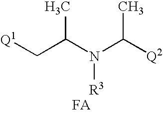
C(C(N(C([Q2])C)[R3])C)[Q1].[FA]
